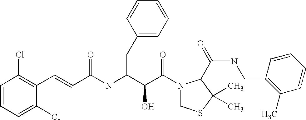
C(C(NC(C(C(N1CSC(C)(C)C1C(NCC1=C(C)C=CC=C1)=O)=O)O)CC1=CC=CC=C1)=O)=CC1=C(Cl)C=CC=C1Cl
